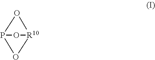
O1P2O[R10]1O2
